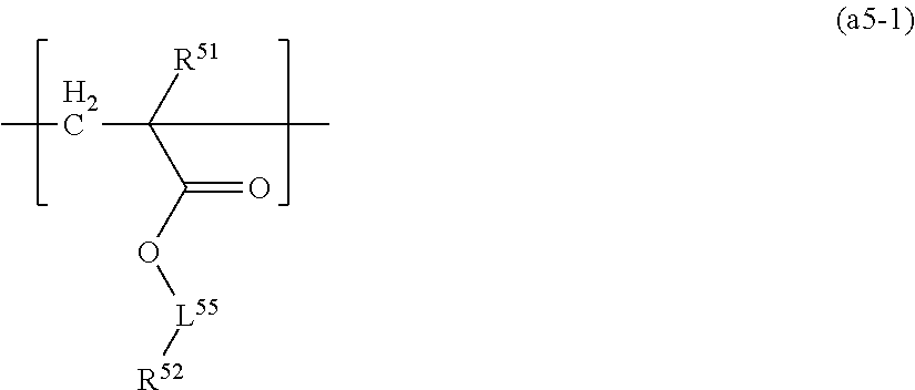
CCC(C)([R51])C(O[L55][R52])=O
